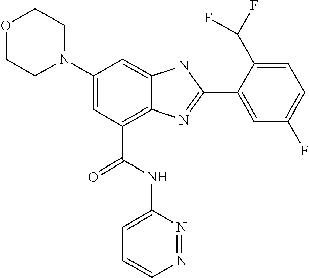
C1(N2CCOCC2)=CC(C(NC2=CC=CN=N2)=O)=C2C(=C1)NC(C1=CC(F)=CC=C1C(F)F)=N2
